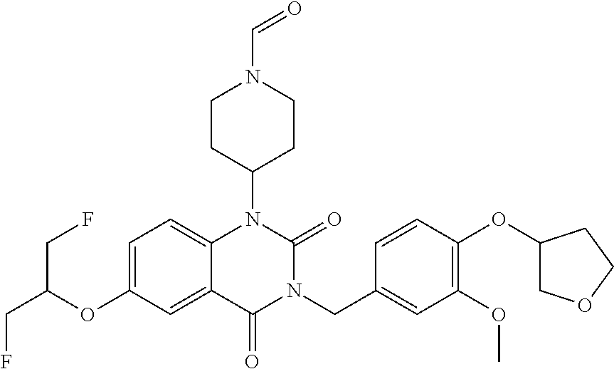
C1=C(OC(CF)CF)C=C2C(=C1)N(C1CCN(C=O)CC1)C(=O)N(CC1=CC(OC)=C(OC3COCC3)C=C1)C2=O
